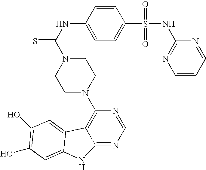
C1=C(S(=O)(=O)NC2=NC=CC=N2)C=CC(NC(=S)N2CCN(C3=C4C(=NC=N3)NC3=CC(O)=C(O)C=C43)CC2)=C1
